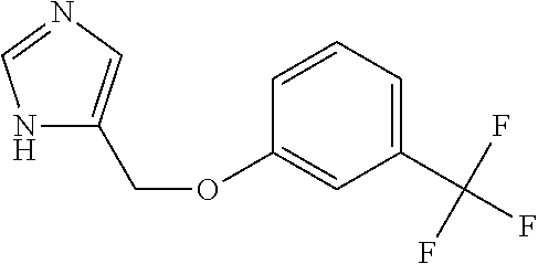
N1C(COC2=CC(C(F)(F)F)=CC=C2)=CN=C1
